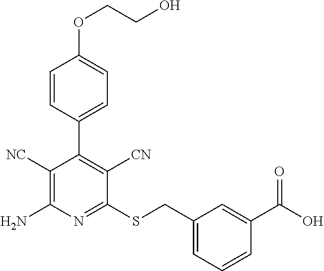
C1([NC])=C(N)N=C(SCC2=CC=CC(C(O)=O)=C2)C([CN])=C1C1=CC=C(OCCO)C=C1
